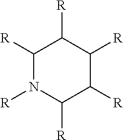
C1([R])N([R])C([R])C([R])C([R])C1[R]
